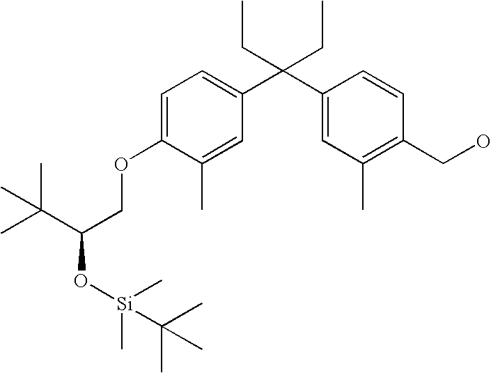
C1=C(C)C(OCC(C(C)(C)C)O[Si](C)(C)C(C)(C)C)=CC=C1C(C1=CC(C)=C(CO)C=C1)(CC)CC
